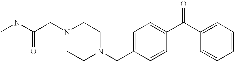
C(N1CCN(CC2=CC=C(C(=O)C3=CC=CC=C3)C=C2)CC1)C(=O)N(C)C
